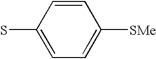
C1=CC(S)=CC=C1[SMe]
